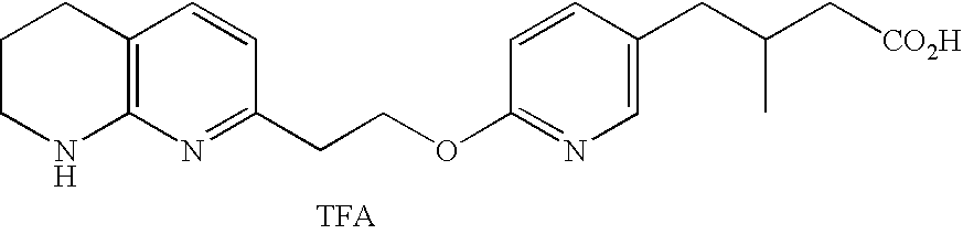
C1CNC2=C(C1)C=CC(CCOC1=NC=C(CC(C[CO2H])C)C=C1)=N2
